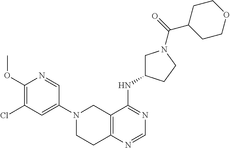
C12=C(N=CN=C1NC1CN(C(C3CCOCC3)=O)CC1)CCN(C1=CC(Cl)=C(OC)N=C1)C2
